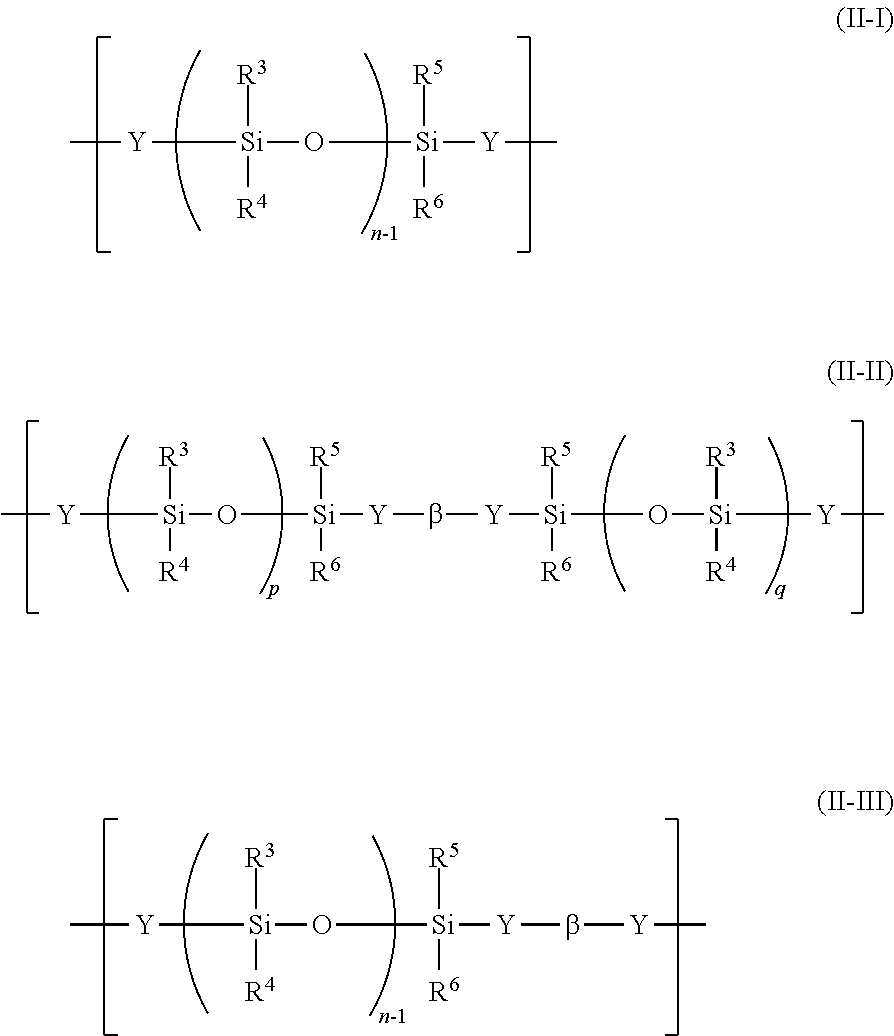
[Y]([Si](O[Si]([Y]C)([R5])[R6])([R3])[R4])C.[Y]([Si](O[Si]([Y]b[Y][Si](O[Si]([Y]C)([R3])[R4])([R5])[R6])([R5])[R6])([R3])[R4])C.[Y]([Si](O[Si]([Y]b[Y]C)([R5])[R6])([R3])[R4])C
